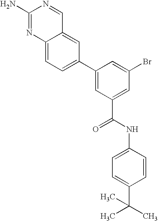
C12=CC=C(C3=CC(C(=O)NC4=CC=C(C(C)(C)C)C=C4)=CC(Br)=C3)C=C1C=NC(N)=N2
